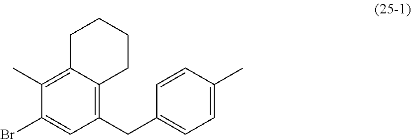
C1(C)=C2C(=C(CC3=CC=C(C)C=C3)C=C1Br)CCCC2
